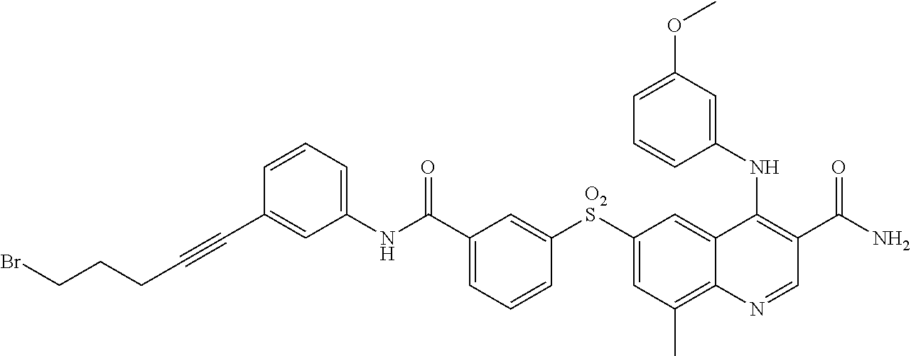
N(C(C1=CC=CC([O2S]C2=CC(C)=C3C(=C2)C(NC2=CC(OC)=CC=C2)=C(C(N)=O)C=N3)=C1)=O)C1=CC=CC(C#CCCCBr)=C1
